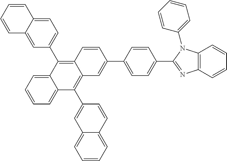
C1=CC2=C(C3=CC=C4C(=C3)C=CC=C4)C3=CC=CC=C3C(C3=CC4=CC=CC=C4C=C3)=C2C=C1C1=CC=C(C2=NC3=C(N2C2=CC=CC=C2)C=CC=C3)C=C1
